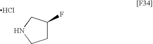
C1C(F)CNC1.Cl
